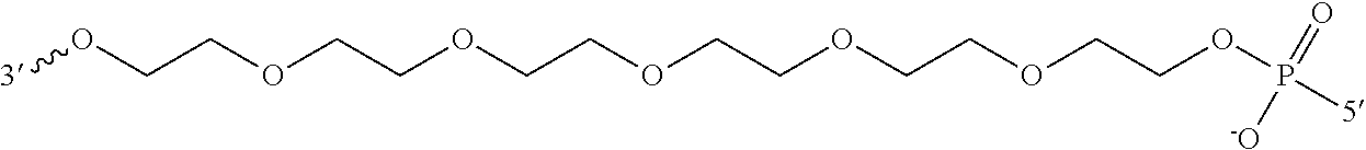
[3]OCCOCCOCCOCCOCCOCCOP([5])(=O)[-O]
